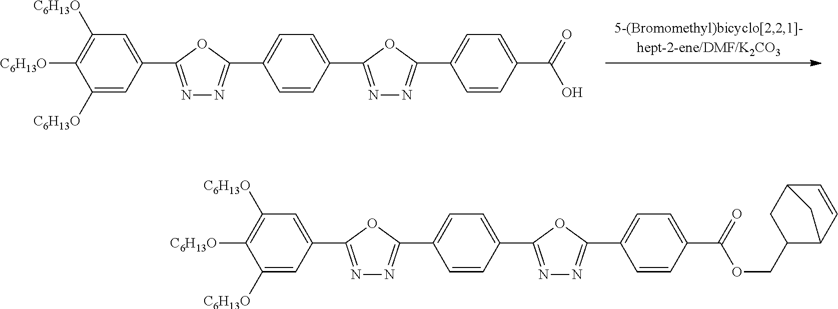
C1(C2=NN=C(C3=CC=C(C4=NN=C(C5=CC=C(C(OCC6C7C=CC(C6)C7)=O)C=C5)O4)C=C3)O2)=CC([C6H13O])=C([C6H13O])C([C6H13O])=C1.C1(C2=NN=C(C3=CC=C(C4=NN=C(C5=CC=C(C(O)=O)C=C5)O4)C=C3)O2)=CC([C6H13O])=C([C6H13O])C([C6H13O])=C1
